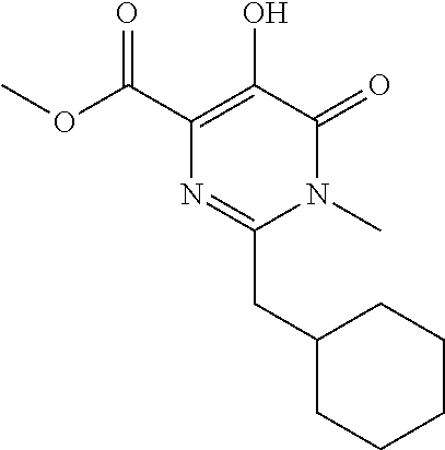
N1(C)C(=O)C(O)=C(C(OC)=O)N=C1CC1CCCCC1
